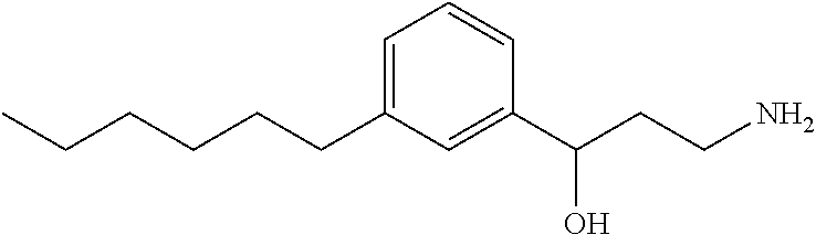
C(CCCC1=CC=CC(C(CCN)O)=C1)CC
